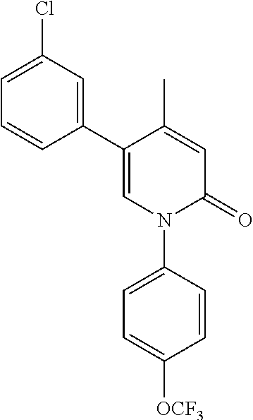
C1=C(C)C(C2=CC(Cl)=CC=C2)=CN(C2=CC=C([OCF3])C=C2)C1=O
